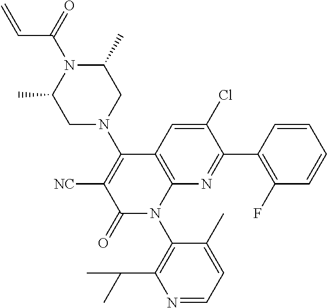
C=CC(N1C(C)CN(C2=C([NC])C(=O)N(C3=C(C(C)C)N=CC=C3C)C3=C2C=C(Cl)C(C2=C(F)C=CC=C2)=N3)CC1C)=O
